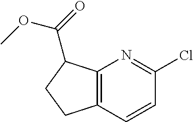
C12=C(C=CC(Cl)=N1)CCC2C(=O)OC
